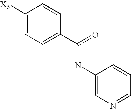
C1([X6])=CC=C(C(=O)NC2=CN=CC=C2)C=C1
